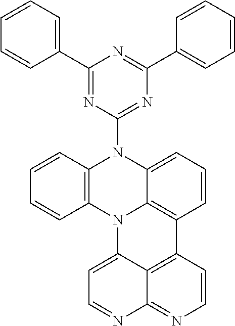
C1=CC=CC(C2=NC(C3=CC=CC=C3)=NC(N3C4=C(N5C6=C(C=CC=C36)C3=C6C5=CC=NC6=NC=C3)C=CC=C4)=N2)=C1
